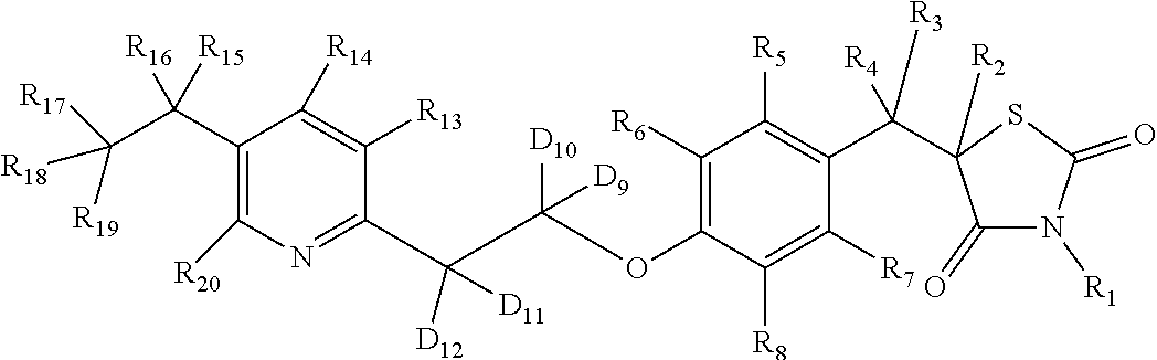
C1(C(C([R18])([R19])[R17])([R16])[R15])=C([R20])N=C(C([D12])([D11])C([D10])(OC2=C([R6])C([R5])=C(C([R3])([R4])C3([R2])C(=O)N([R1])C(=O)S3)C([R7])=C2[R8])[D9])C([R13])=C1[R14]
